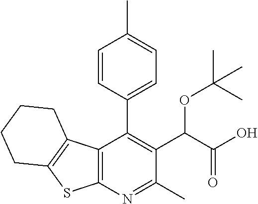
C12=C(N=C(C)C(C(C(O)=O)OC(C)(C)C)=C1C1=CC=C(C)C=C1)SC1=C2CCCC1
